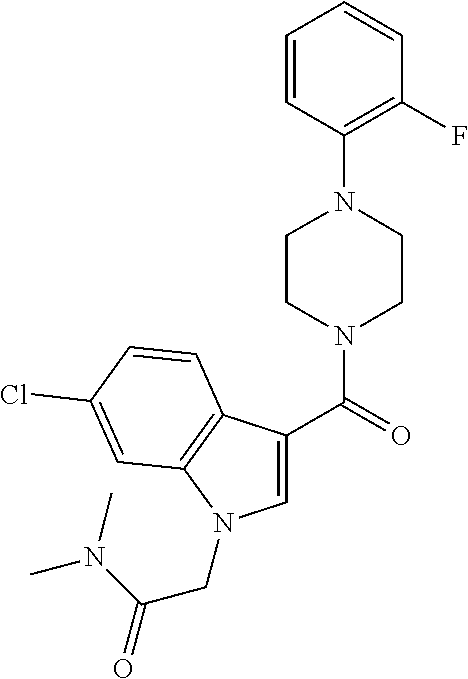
C1=CC(N2CCN(C(=O)C3=CN(CC(N(C)C)=O)C4=C3C=CC(Cl)=C4)CC2)=C(F)C=C1
